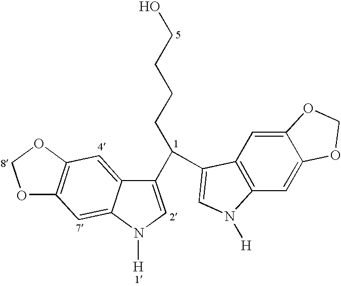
C1(C(CCCCO)C2=CN([H])C3=C2C=C2C(=C3)OCO2)=CN([H])C2=CC3=C(C=C12)OCO3
